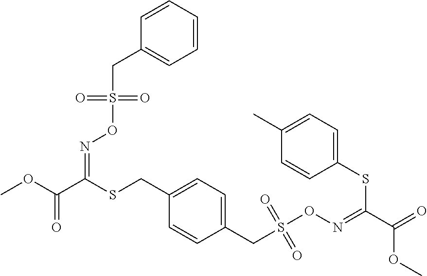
COC(C(SCC1=CC=C(CS(=O)(=O)ON=C(C(=O)OC)SC2=CC=C(C)C=C2)C=C1)=NOS(CC1=CC=CC=C1)(=O)=O)=O
